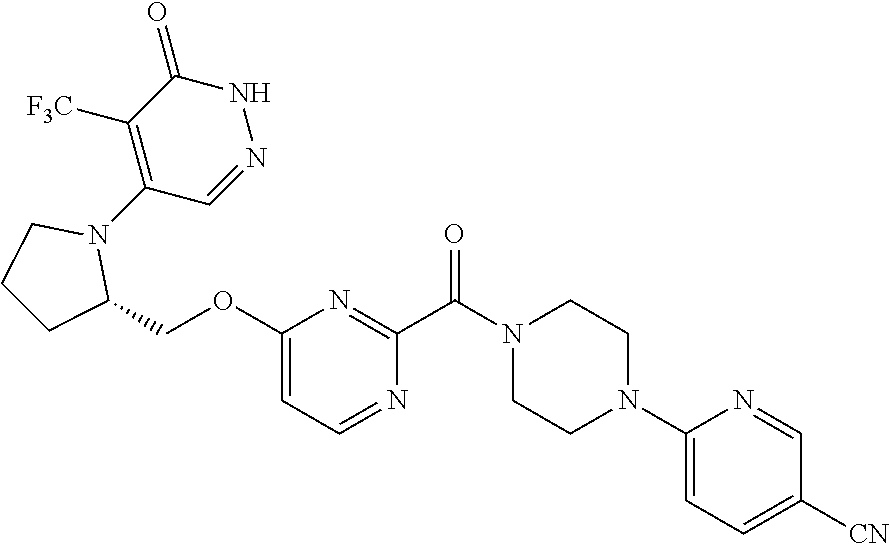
C1([F3C])=C(N2CCCC2COC2=CC=NC(C(N3CCN(C4=CC=C([CN])C=N4)CC3)=O)=N2)C=NNC1=O
